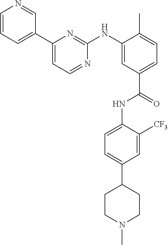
C1=CC=C(C2=CC=NC(NC3=CC(C(=O)NC4=CC=C(C5CCN(C)CC5)C=C4[CF3])=CC=C3C)=N2)C=N1
